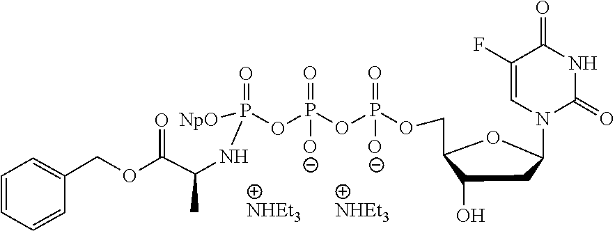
C1=C(COC(C(NP(OP(OP(OCC2C(O)CC(N3C(=O)NC(=O)C(F)=C3)O2)(=O)[O-])(=O)[O-])(=O)[NpO])C)=O)C=CC=C1
